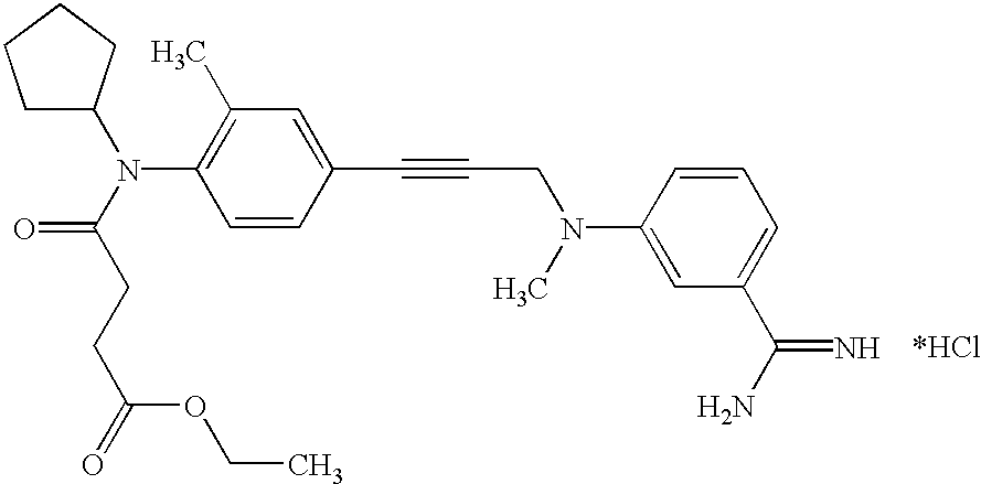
C1(C)=C(N(C(CCC(=O)OCC)=O)C2CCCC2)C=CC(C#CCN(C2=CC(C(N)=N)=CC=C2)C)=C1
